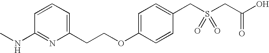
C1(CCOC2=CC=C(CS(CC(O)=O)(=O)=O)C=C2)=CC=CC(NC)=N1
